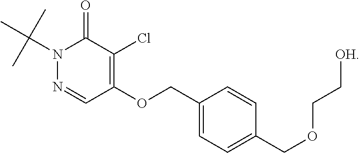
N1(C(C)(C)C)N=CC(OCC2=CC=C(COCC[OH])C=C2)=C(Cl)C1=O
